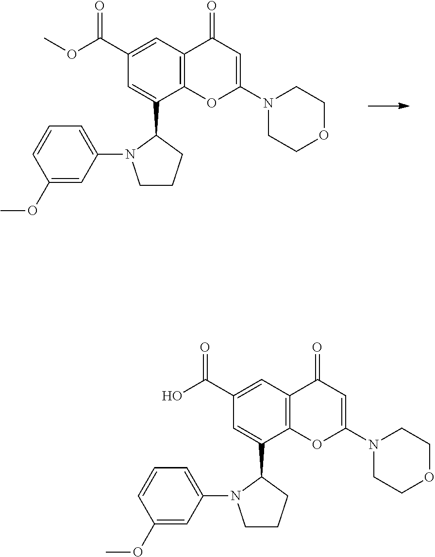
C12=C(C=C(C(=O)OC)C=C1C1N(C3=CC=CC(OC)=C3)CCC1)C(=O)C=C(N1CCOCC1)O2.C12=C(C=C(C(=O)O)C=C1C1N(C3=CC=CC(OC)=C3)CCC1)C(=O)C=C(N1CCOCC1)O2
